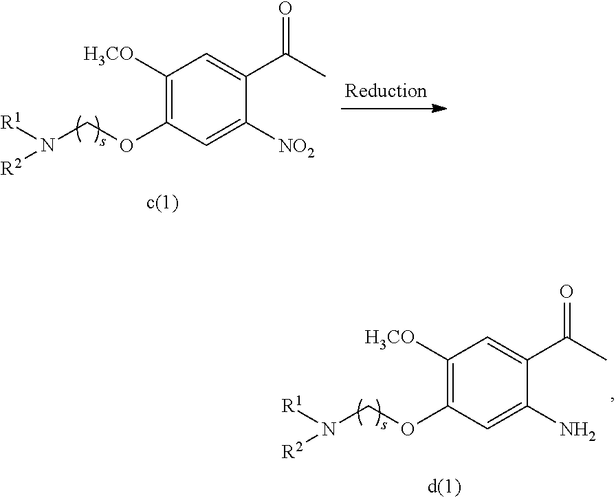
C1([H3CO])=C(OCN([R1])[R2])C=C([NO2])C(C(C)=O)=C1.C1([H3CO])=C(OCN([R1])[R2])C=C(N)C(C(C)=O)=C1
